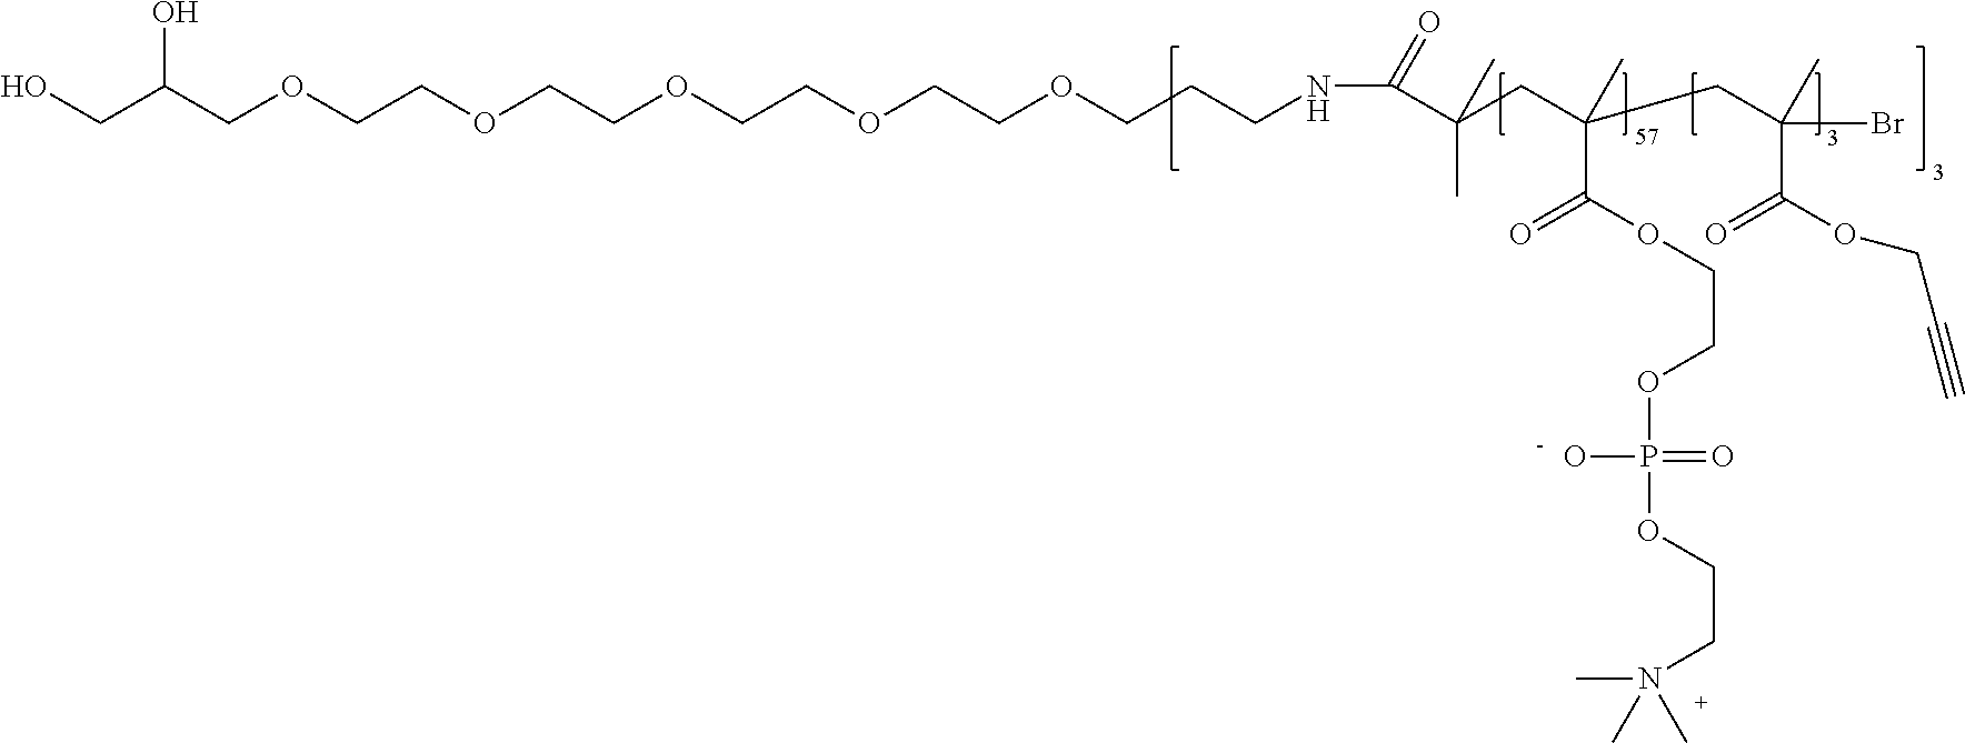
C(CC(CC(Br)(C(OCC#C)=O)C)(C)C(=O)OCCOP(=O)(O)OCCN(C)(C)C)(C(=O)NCCCOCCOCCOCCOCCOCC(CO)O)(C)C
